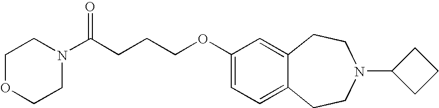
C1OCCN(C(CCCOC2=CC=C3C(=C2)CCN(C2CCC2)CC3)=O)C1
